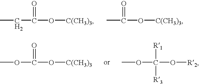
CCC(=O)O[C(CH3)3].CC(=O)O[C(CH3)3].O(C(=O)O[C(CH3)3])C.O(C([R1])(O[R2])[R3])C
